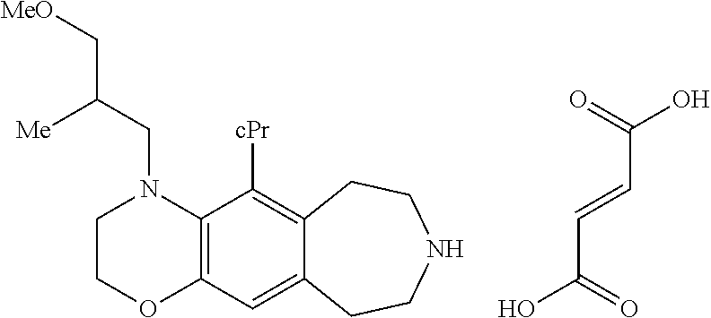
O=C(O)C=CC(=O)O.C1COC2=C(N1CC(C[MeO])[Me])C([cPr])=C1C(=C2)CCNCC1
